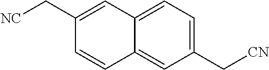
C1(C[CN])=CC=C2C(=C1)C=CC(C[NC])=C2
